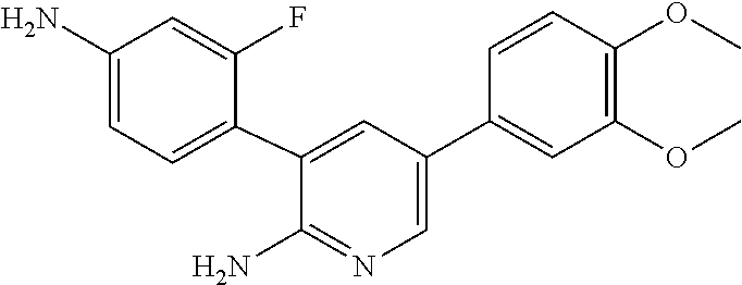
C1(C2=CC(OC)=C(OC)C=C2)=CN=C(N)C(C2=CC=C(N)C=C2F)=C1
